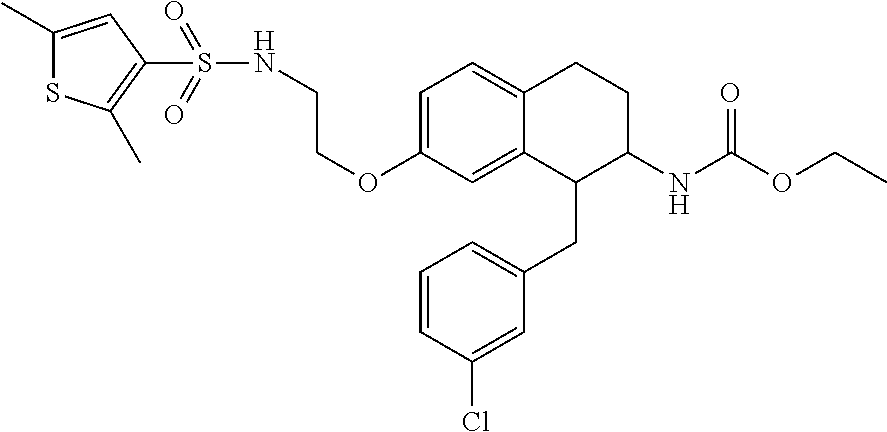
C1=C(OCCNS(=O)(=O)C2=C(C)SC(C)=C2)C=C2C(=C1)CCC(NC(OCC)=O)C2CC1=CC=CC(Cl)=C1
